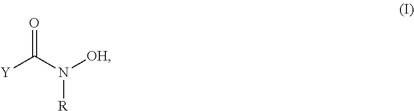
[R]N(C([Y])=O)[OH]
